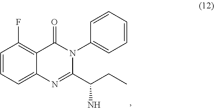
N1=C(C(CC)N)N(C2=CC=CC=C2)C(=O)C2=C(F)C=CC=C12
